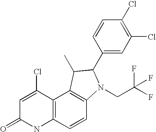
C1=C(Cl)C2=C(NC1=O)C=CC1=C2C(C)C(C2=CC(Cl)=C(Cl)C=C2)N1CC(F)(F)F
